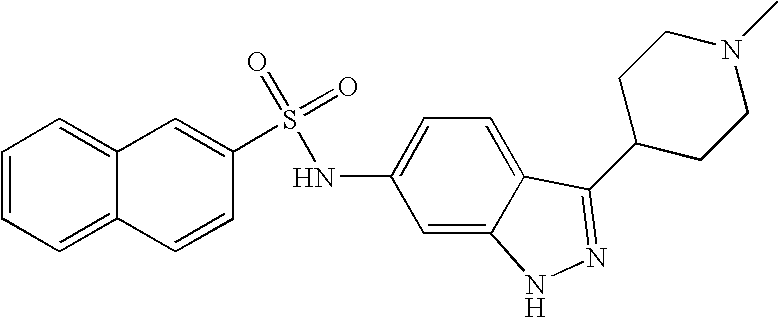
C1=CC=C2C(=C1)C=C(S(=O)(=O)NC1=CC=C3C(=C1)NN=C3C1CCN(C)CC1)C=C2
